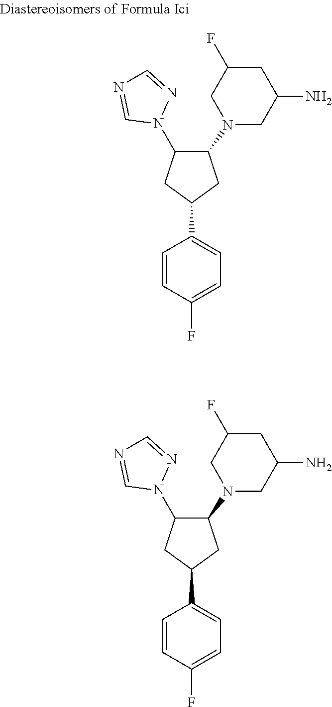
C1=CC(F)=CC=C1C1CC(N2CC(N)CC(F)C2)C(N2N=CN=C2)C1.C1=CC(F)=CC=C1C1CC(N2CC(N)CC(F)C2)C(N2N=CN=C2)C1
